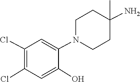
C1CN(C2=CC(Cl)=C(Cl)C=C2O)CCC1(C)N
